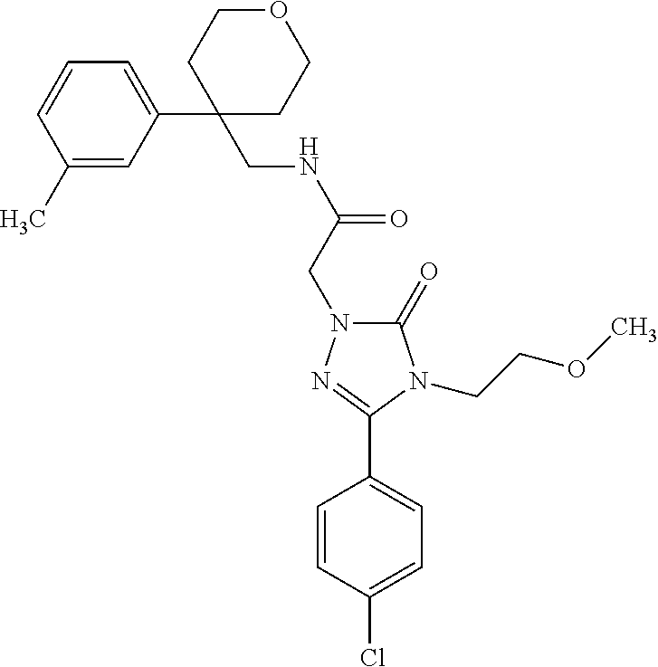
C1(CNC(=O)CN2C(=O)N(CCOC)C(C3=CC=C(Cl)C=C3)=N2)(C2=CC=CC(C)=C2)CCOCC1
